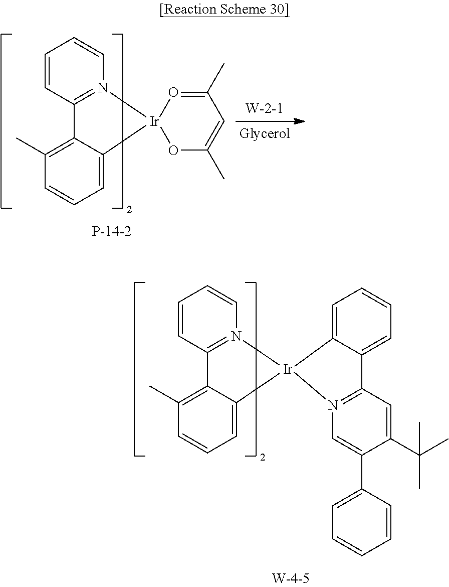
C1=CC2=N(C=C1)[Ir]1(C3=CC=CC(C)=C23)OC(C)=CC(C)=O1.C1=CC2=N(C=C1)[Ir]1(C3=CC=CC(C)=C23)C2=CC=CC=C2C2=N1C=C(C1=CC=CC=C1)C(C(C)(C)C)=C2
